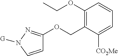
C1=CN([G])N=C1OCC1=C(OCC)C=CC=C1[CO2Me]
